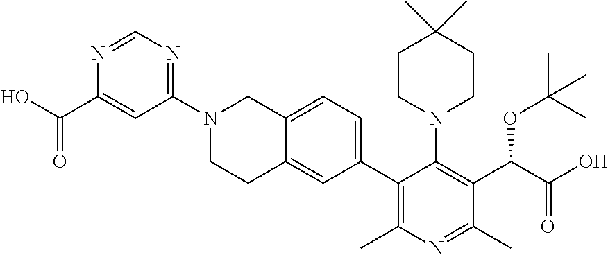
N1=CN=C(N2CCC3=CC(C4=C(C)N=C(C)C(C(OC(C)(C)C)C(=O)O)=C4N4CCC(C)(C)CC4)=CC=C3C2)C=C1C(O)=O
